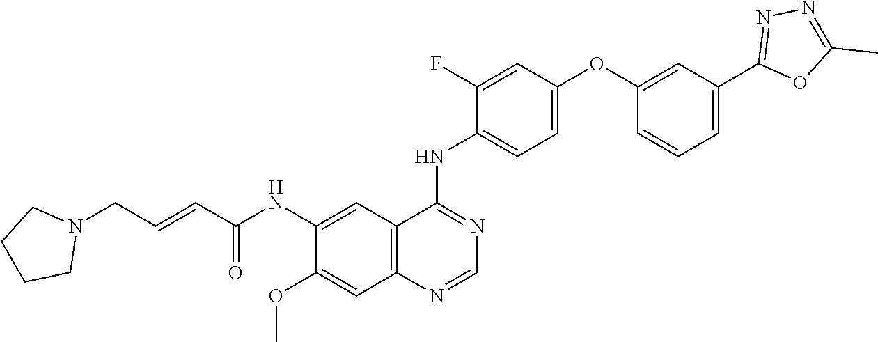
O=C(C=CCN1CCCC1)NC1=CC2=C(C=C1OC)N=CN=C2NC1=CC=C(OC2=CC(C3=NN=C(C)O3)=CC=C2)C=C1F
